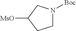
C1N([Boc])CC([MsO])C1
